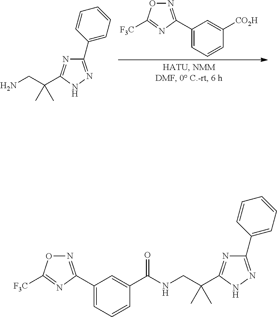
C1(C2=NOC([F3C])=N2)=CC=CC([CO2H])=C1.C1(C2=CC=CC=C2)=NNC(C(CN)(C)C)=N1.C1(C2=CC=CC=C2)=NNC(C(CNC(C2=CC(C3=NOC([F3C])=N3)=CC=C2)=O)(C)C)=N1
